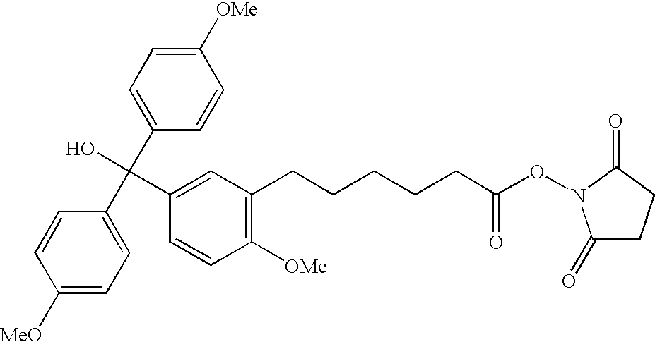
C1([MeO])=CC=C(C(C2=CC=C([OMe])C=C2)(O)C2=CC(CCCCCC(ON3C(=O)CCC3=O)=O)=C([OMe])C=C2)C=C1
